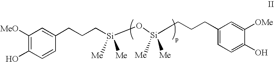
C([Si](O[Si](CCCC1=CC=C(O)C([OMe])=C1)([Me])[Me])([Me])[Me])CCC1=CC([MeO])=C(O)C=C1
